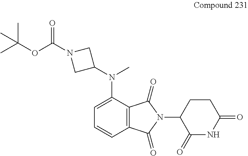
C12=C(C(=O)N(C3C(=O)NC(=O)CC3)C1=O)C(N(C)C1CN(C(OC(C)(C)C)=O)C1)=CC=C2
